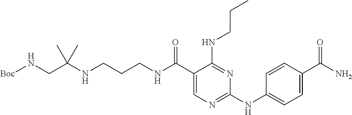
C(NC(C1=CN=C(NC2=CC=C(C(N)=O)C=C2)N=C1NCCC)=O)CCNC(CN[Boc])(C)C
